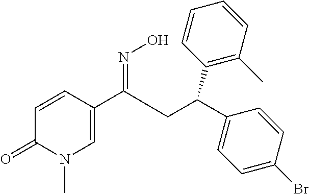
C1=CC(C(=NO)CC(C2=CC=C(Br)C=C2)C2=C(C)C=CC=C2)=CN(C)C1=O
